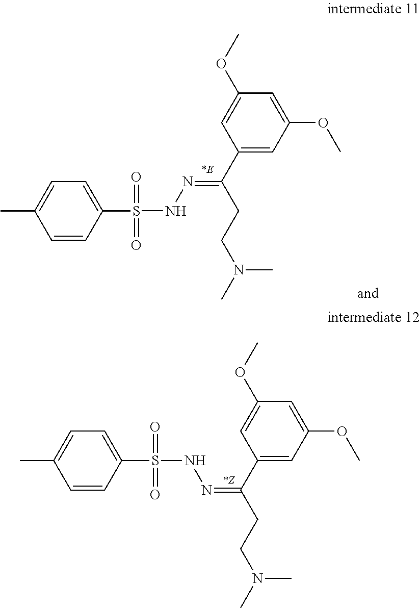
C1(C(=NNS(=O)(=O)C2=CC=C(C)C=C2)CCN(C)C)=CC(OC)=CC(OC)=C1.C1(C(CCN(C)C)=NNS(=O)(=O)C2=CC=C(C)C=C2)=CC(OC)=CC(OC)=C1
